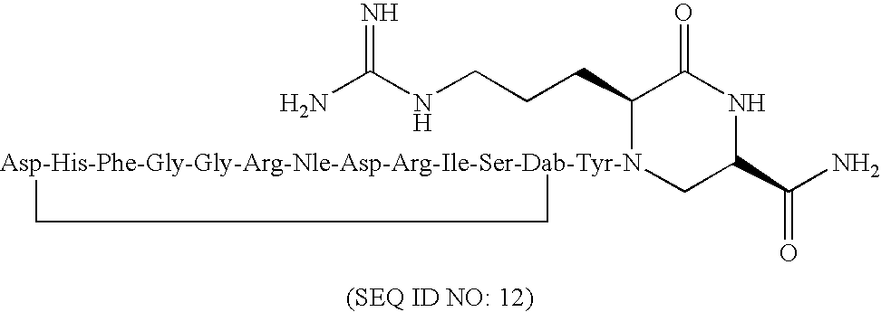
NC(NCCCC1[Asp-His-Phe-Gly-Gly-Arg-Nle-Asp-Arg-Ile-Ser-Dab-Tyr-N]2(CC(C(N)=O)NC1=O)CC2)=N
